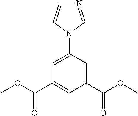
C1=C(N2C=CN=C2)C=C(C(OC)=O)C=C1C(OC)=O
